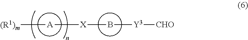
B([Y3][CHO])[X][A][(R1)m]
